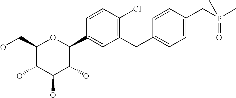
C1(CO)C(O)C(O)C(O)C(C2=CC(CC3=CC=C(CP(C)(=O)C)C=C3)=C(Cl)C=C2)O1
